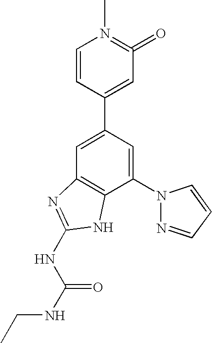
C1=C(C2=CC(=O)=N(C)C=C2)C=C(N2N=CC=C2)C2=C1N=C(NC(=O)NCC)N2
